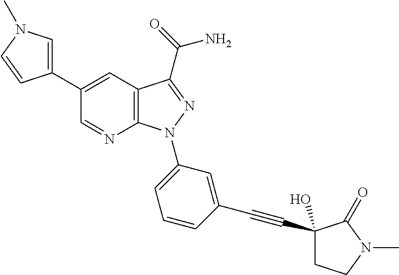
C12=C(C(C(=O)N)=NN1C1=CC=CC(C#CC3(O)CCN(C)C3=O)=C1)C=C(C1=CN(C)C=C1)C=N2
